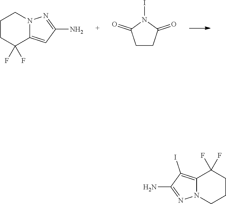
C1CC(F)(F)C2=CC(N)=NN2C1.C1CC(=O)N(I)C1=O.C1CC(F)(F)C2=C(I)C(N)=NN2C1
